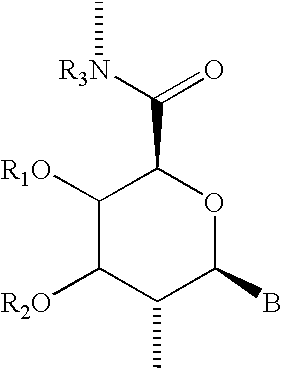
C1([R1O])C([R2O])C(C)C(B)OC1C([R3N]C)=O
